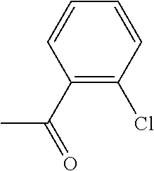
CC(C1=C(Cl)C=CC=C1)=O
